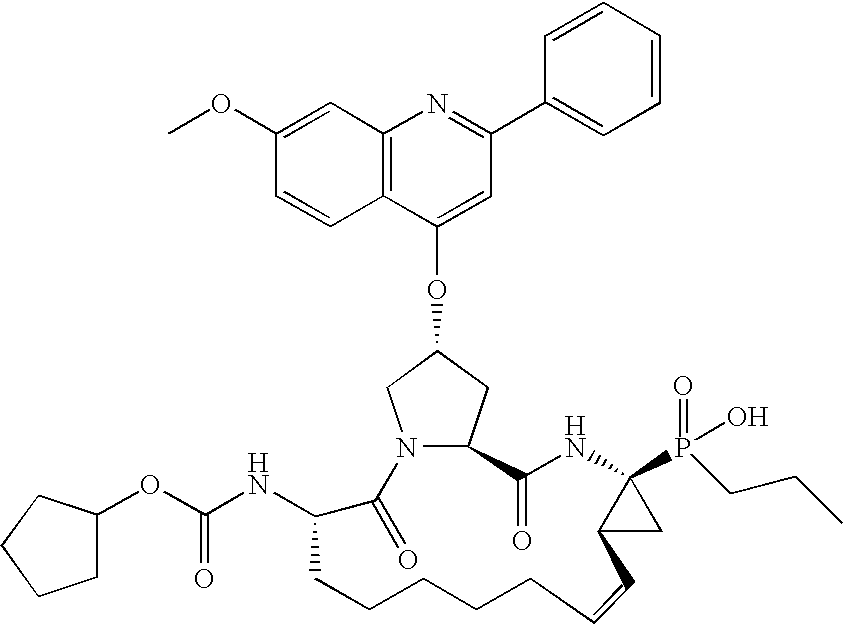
C12=C(C=C(OC)C=C1)N=C(C1=CC=CC=C1)C=C2OC1CN2C(C1)C(=O)NC1(P(=O)(O)CCC)C(C1)C=CCCCCCC(NC(=O)OC1CCCC1)C2=O
